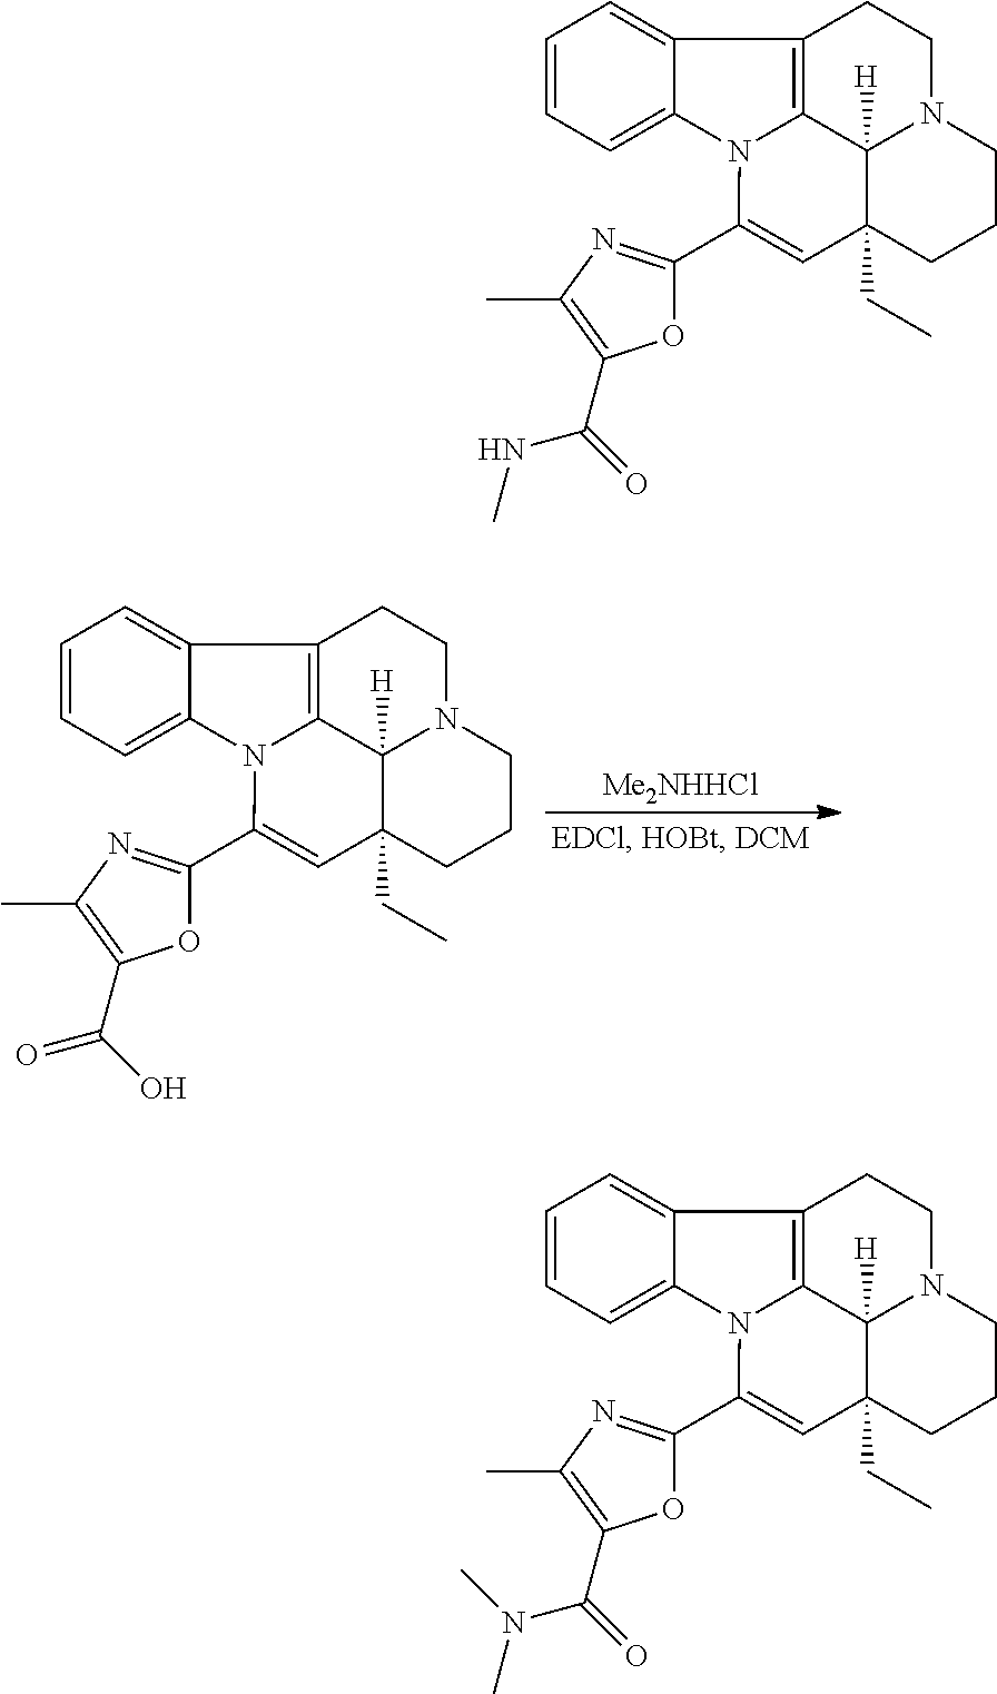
C1=CC=C2C(=C1)C1=C3N2C(C2=NC(C)=C(C(=O)O)O2)=CC2(CC)C3([H])N(CC1)CCC2.[Me2NHHCl].C1=CC=C2C(=C1)C1=C3N2C(C2=NC(C)=C(C(NC)=O)O2)=CC2(CC)C3([H])N(CC1)CCC2.C1=CC=C2C(=C1)C1=C3N2C(C2=NC(C)=C(C(N(C)C)=O)O2)=CC2(CC)C3([H])N(CC1)CCC2
